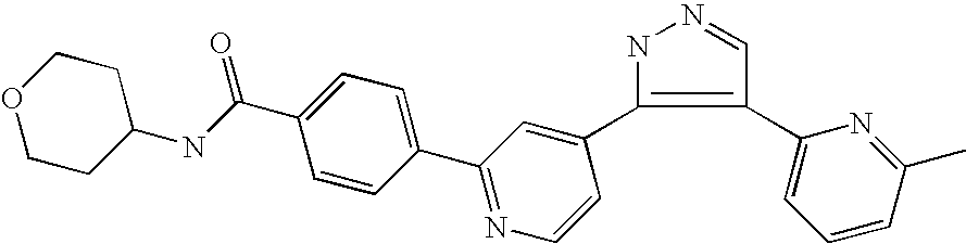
N1C(C2=CC(C3=CC=C(C(=O)NC4CCOCC4)C=C3)=NC=C2)=C(C2=CC=CC(C)=N2)C=N1
